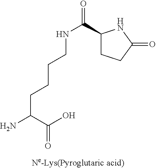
NC(C(O)=O)CCCCNC(=O)C1CCC(=O)N1
